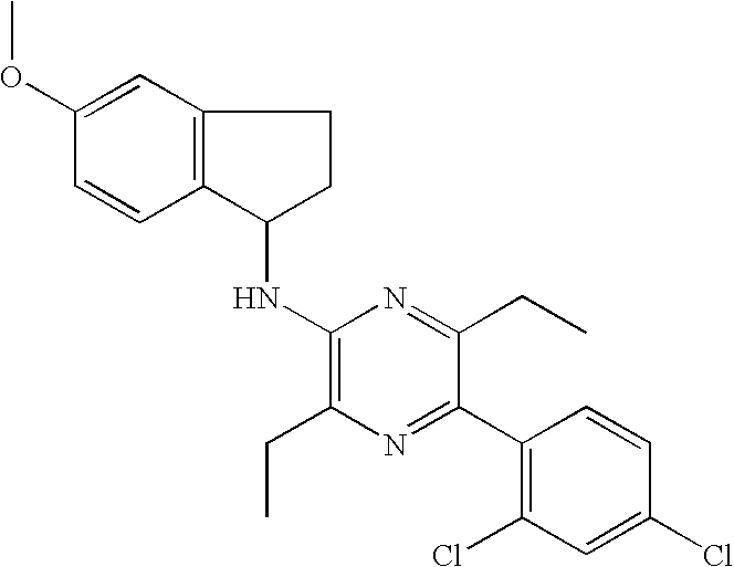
C1(OC)=CC2=C(C=C1)C(NC1=C(CC)N=C(C3=C(Cl)C=C(Cl)C=C3)C(CC)=N1)CC2
